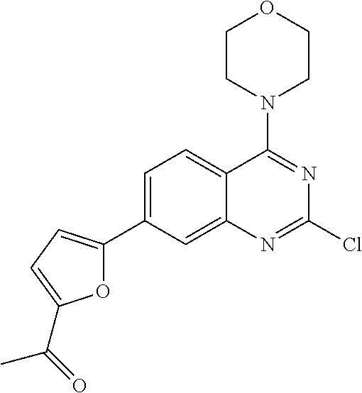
C1=C(C2=CC=C(C(=O)C)O2)C=C2C(=C1)C(N1CCOCC1)=NC(Cl)=N2
